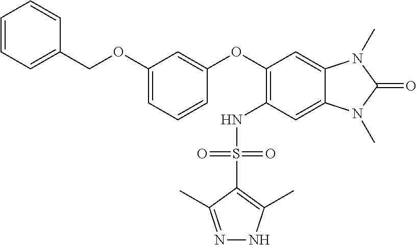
C1(S(=O)(NC2=C(OC3=CC(OCC4=CC=CC=C4)=CC=C3)C=C3C(=C2)N(C)C(=O)N3C)=O)=C(C)NN=C1C
